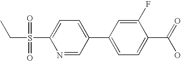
CCS(C1=CC=C(C2=CC=C(C(=O)O)C(F)=C2)C=N1)(=O)=O
